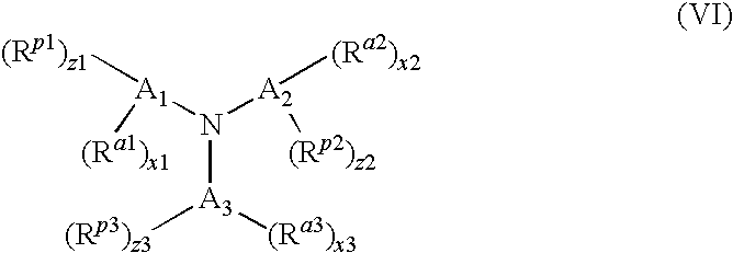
[(Ra1)x1][A1](N([A2]([(Rp2)z2])[(Ra2)x2])[A3]([(Ra3)x3])[(Rp3)z3])[(Rp1)z1]
